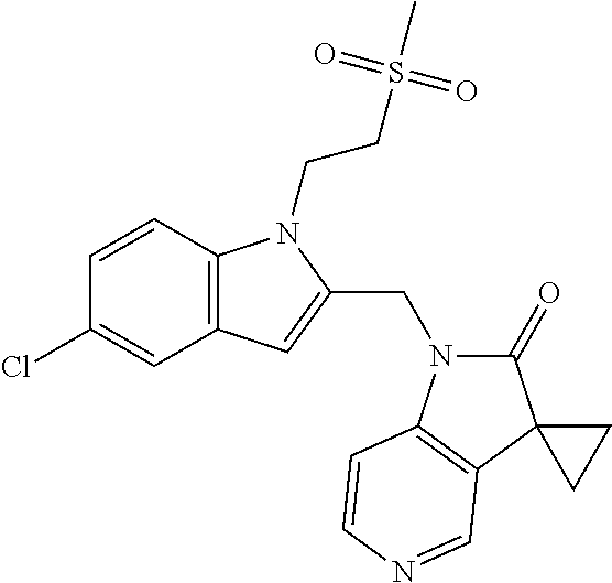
C1=CC2=C(C=C1Cl)C=C(CN1C(=O)C3(C4=C1C=CN=C4)CC3)N2CCS(C)(=O)=O
